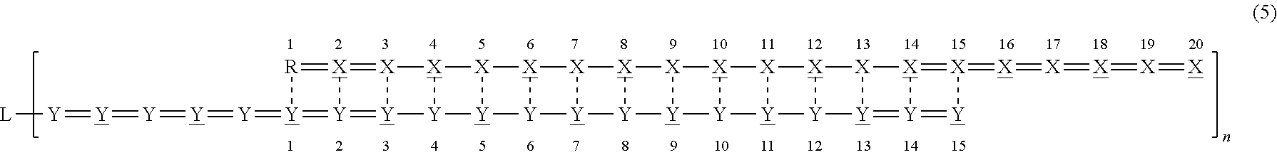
[L][Y]=[Y]=[Y]=[Y]=[Y]=[Y]1=[Y]2=[Y]3[X](=[X]2=[R]1)[X]1[Y]3[Y]2[X]1[X]1[Y]2[Y]2[X]1[X]1[Y]2[Y]2[X]1[X]1[X]3[X]4[X]5[X]6=[X](=[X]=[X]=[X]=[X]=[X])[Y]=[Y]6=[Y]5[Y]4[Y]3[Y]12
